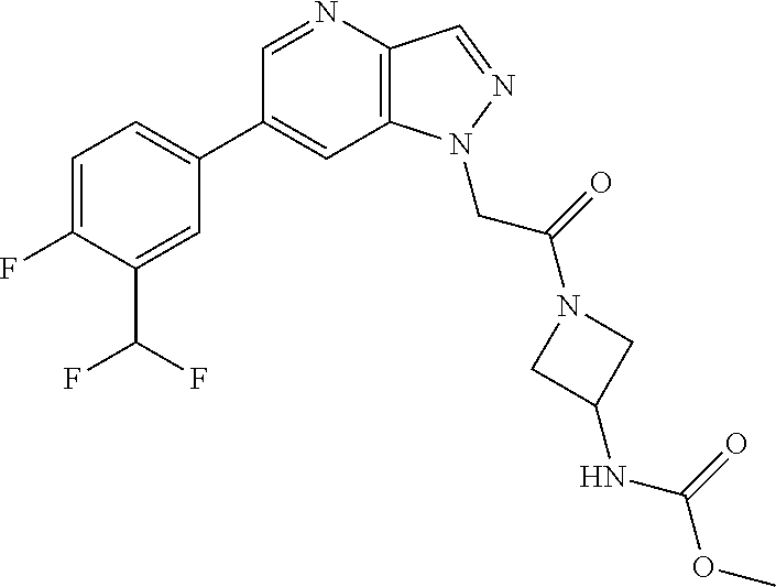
C1(C2=CC=C(F)C(C(F)F)=C2)=CC2=C(C=NN2CC(=O)N2CC(NC(OC)=O)C2)N=C1
